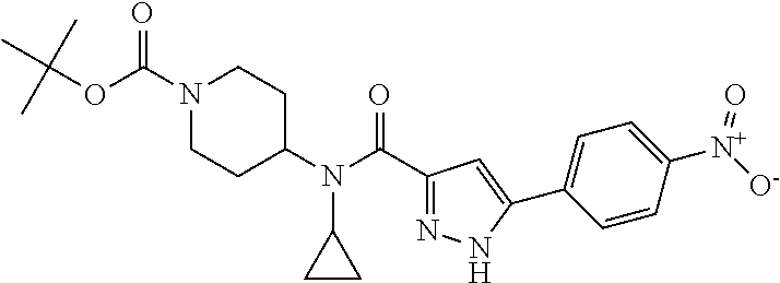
CC(OC(N1CCC(N(C(C2=NNC(C3=CC=C([N+]([O-])=O)C=C3)=C2)=O)C2CC2)CC1)=O)(C)C
